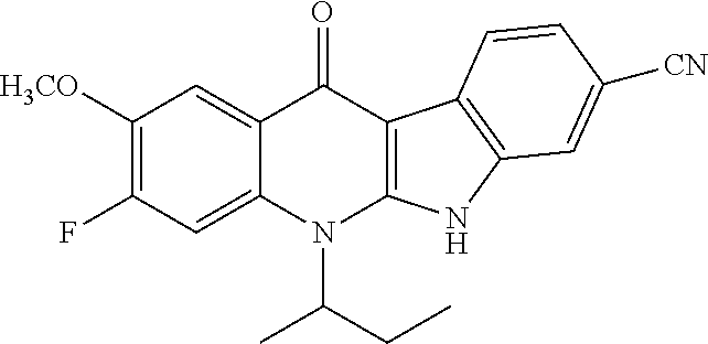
C1([H3CO])=C(F)C=C2C(=C1)C(=O)C1=C(N2C(CC)C)NC2=C1C=CC([CN])=C2
